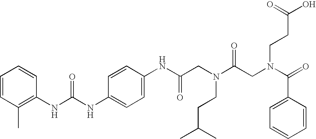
C1=CC(C)=C(NC(NC2=CC=C(NC(CN(C(CN(C(=O)C3=CC=CC=C3)CCC(O)=O)=O)CCC(C)C)=O)C=C2)=O)C=C1
